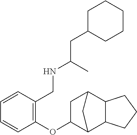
C1=CC(OC2C3C4C(C(C2)C3)CCC4)=C(CNC(CC2CCCCC2)C)C=C1
